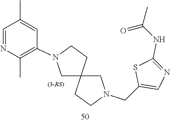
C12(CN(CC3=CN=C(NC(=O)C)S3)CC1)CCN(C1=C(C)N=CC(C)=C1)C2
